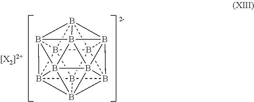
B1234B567B189B51%10B65%11B6%12%13B275B362B483B%1224B%131%11B9%1034
